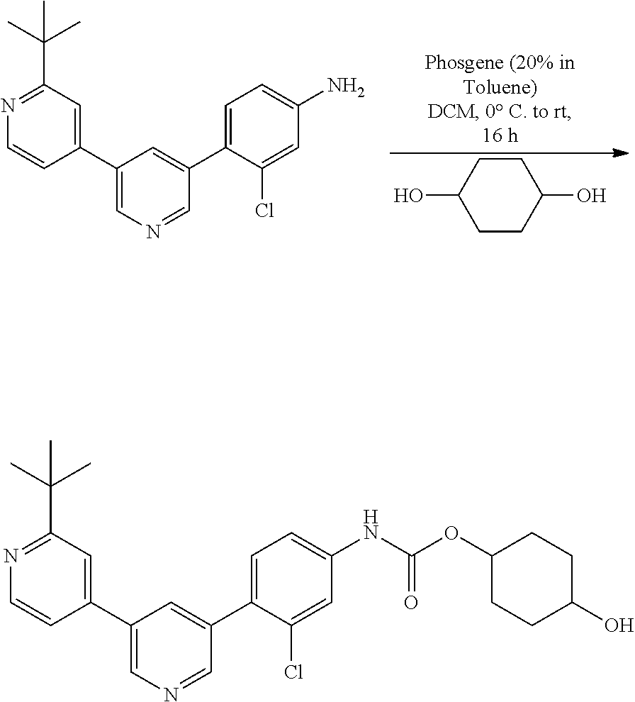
C1(C2=CC(C(C)(C)C)=NC=C2)=CN=CC(C2=CC=C(N)C=C2Cl)=C1.C1CC(O)CCC1O.C1(C2=CC(C(C)(C)C)=NC=C2)=CN=CC(C2=CC=C(NC(OC3CCC(O)CC3)=O)C=C2Cl)=C1
